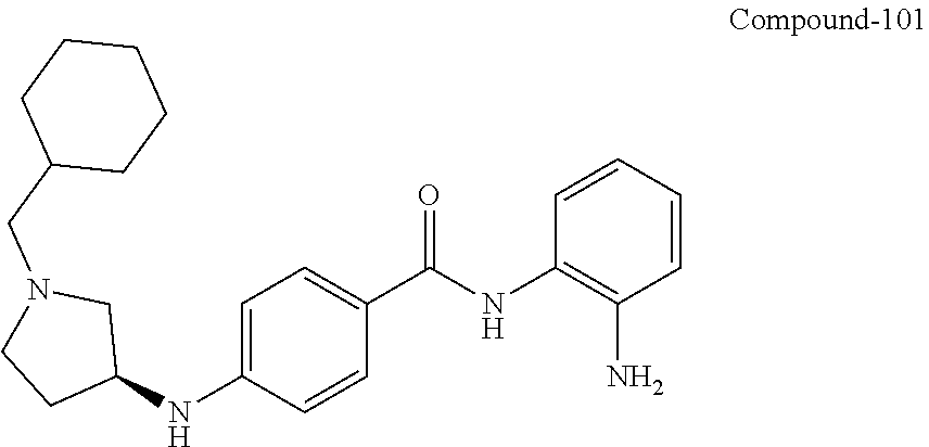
C1=C(NC2CN(CC3CCCCC3)CC2)C=CC(C(NC2=C(N)C=CC=C2)=O)=C1
